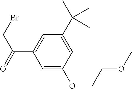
C1=C(OCCOC)C=C(C(C)(C)C)C=C1C(=O)CBr
